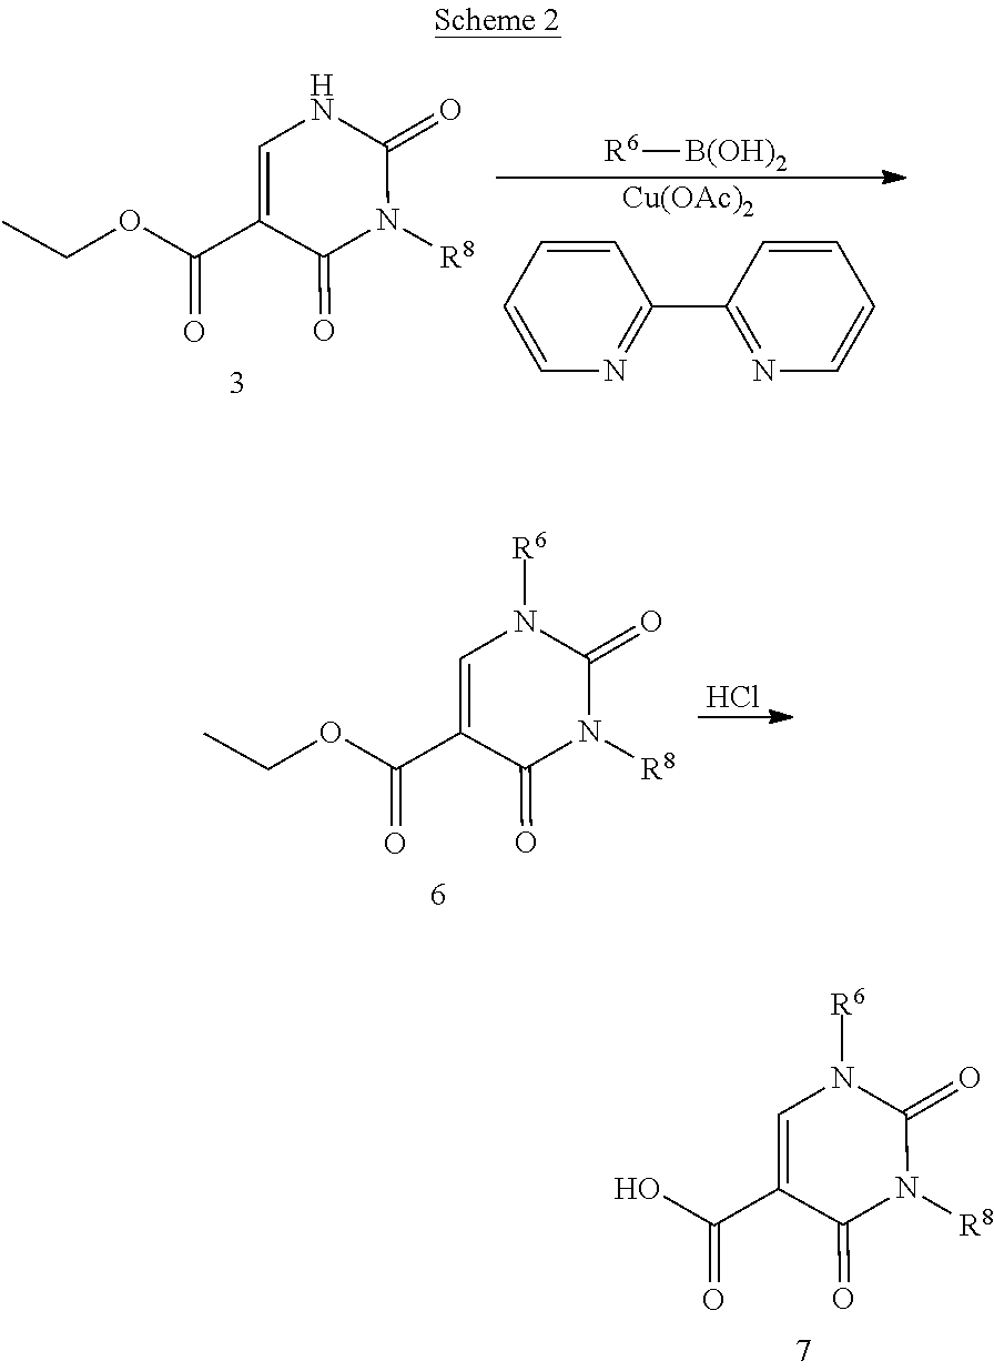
C1=CC=CN=C1C1=NC=CC=C1.[Cu(OAc)2].[R6][B(OH)2].C1(C(=O)OCC)=CNC(=O)N([R8])C1=O.Cl.C1(C(=O)OCC)=CN([R6])C(=O)N([R8])C1=O.C1(C(=O)O)=CN([R6])C(=O)N([R8])C1=O
